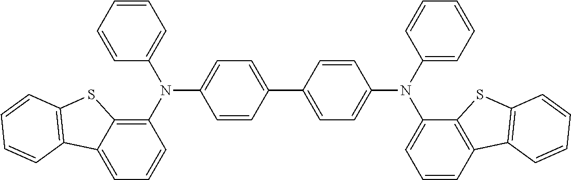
C1=CC=CC(N(C2=CC=C(C3=CC=C(N(C4=CC=CC=C4)C4=CC=CC5=C4SC4=C5C=CC=C4)C=C3)C=C2)C2=C3C(=CC=C2)C2=C(S3)C=CC=C2)=C1
